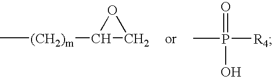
C[(CH2)m]C1OC1.CP([R4])(=O)O
